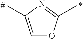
C1=C(C)N=C(C)O1
